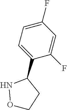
C1=C(F)C=C(F)C(C2NOCC2)=C1
